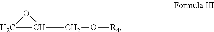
C(C1CO1)O[R4]
